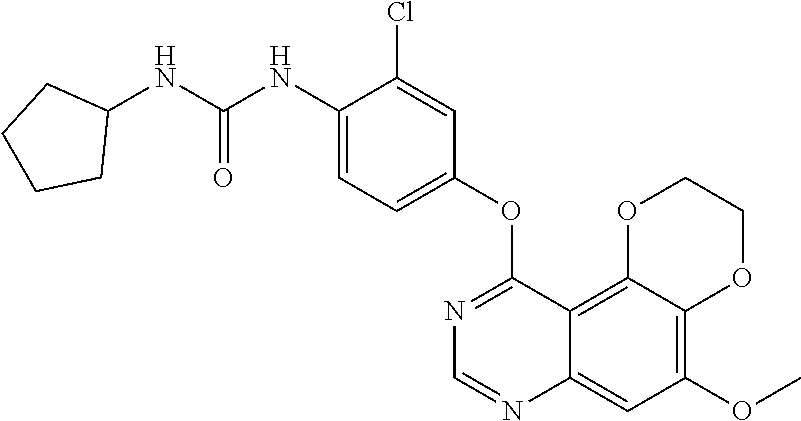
C12=C(OC)C=C3C(=C1OCCO2)C(OC1=CC=C(NC(NC2CCCC2)=O)C(Cl)=C1)=NC=N3
